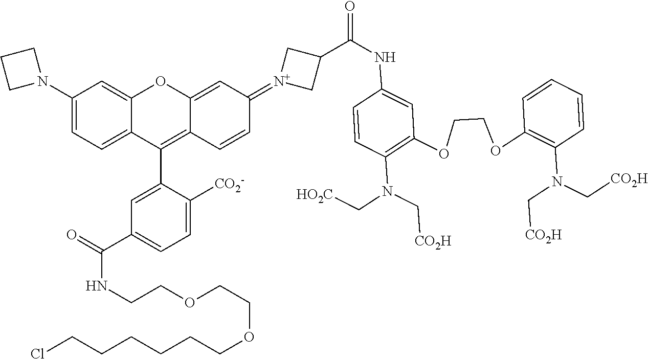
C1(N2CCC2)=CC=C2C(=C1)OC1=CC(=[N+]3CC(C(NC4=CC(OCCOC5=C(N(C[CO2H])C[CO2H])C=CC=C5)=C(N(C[CO2H])C[HO2C])C=C4)=O)C3)C=CC1=C2C1=CC(C(=O)NCCOCCOCCCCCCCl)=CC=C1[CO2-]
